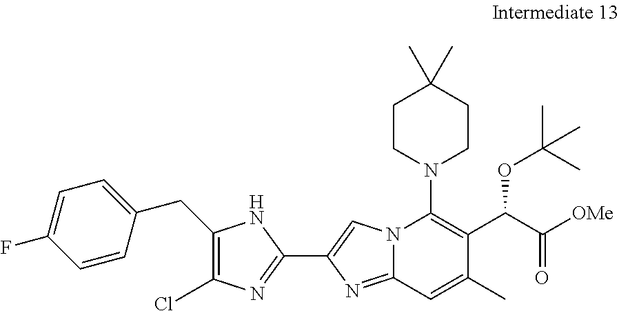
C1CN(C2=C(C(C(=O)[OMe])OC(C)(C)C)C(C)=CC3=NC(C4=NC(Cl)=C(CC5=CC=C(F)C=C5)N4)=CN23)CCC1(C)C
